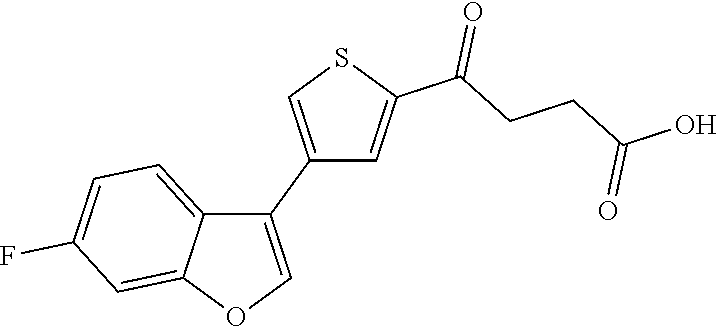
C1(C2=CSC(C(CCC(O)=O)=O)=C2)=COC2=CC(F)=CC=C12
